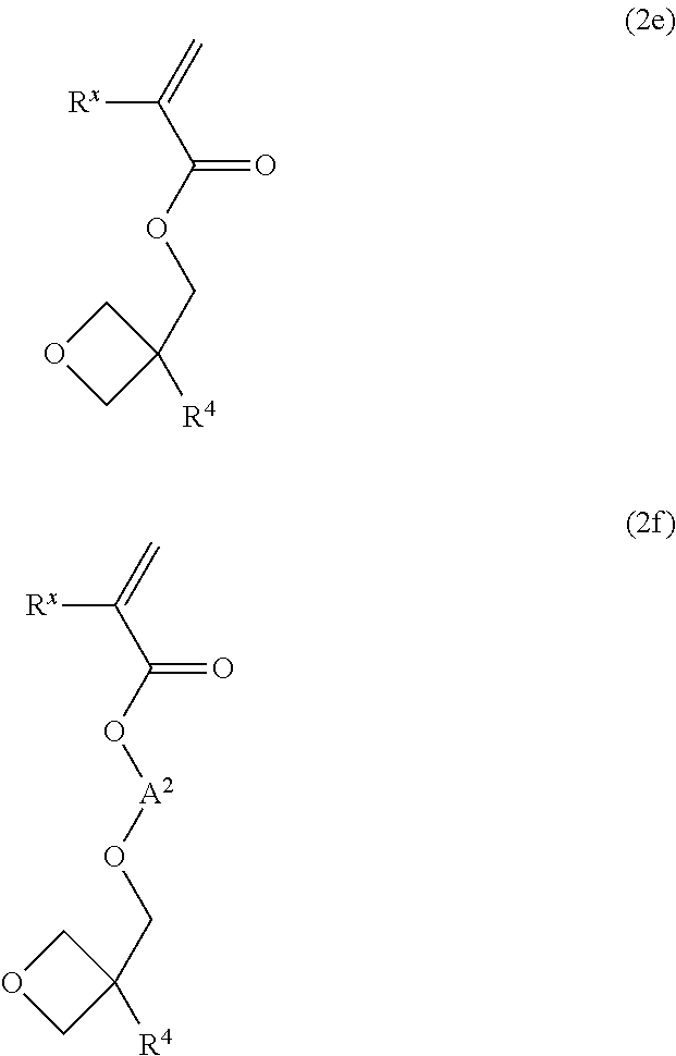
C(=C)(C(OCC1([R4])COC1)=O)[Rx].C(=C)(C(O[A2]OCC1([R4])COC1)=O)[Rx]
